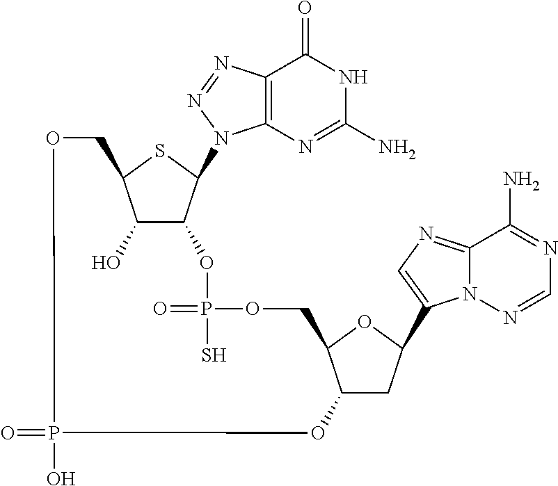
C12=C(N=NN1C1C3C(O)C(S1)COP(O)(=O)OC1CC(C4=CN=C5N4N=CN=C5N)OC1COP(=O)(S)O3)C(=O)NC(N)=N2
